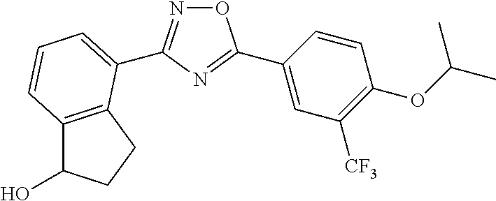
O1N=C(C2=CC=CC3=C2CCC3O)N=C1C1=CC([CF3])=C(OC(C)C)C=C1
